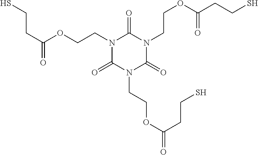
N1(CCOC(CCS)=O)C(=O)N(CCOC(CCS)=O)C(=O)N(CCOC(=O)CCS)C1=O
